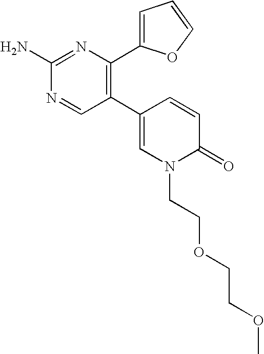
C1(C2=C(C3=CC=CO3)N=C(N)N=C2)=CN(CCOCCOC)C(=O)C=C1
